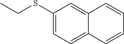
C1(SCC)=CC=C2C(=C1)C=CC=C2
